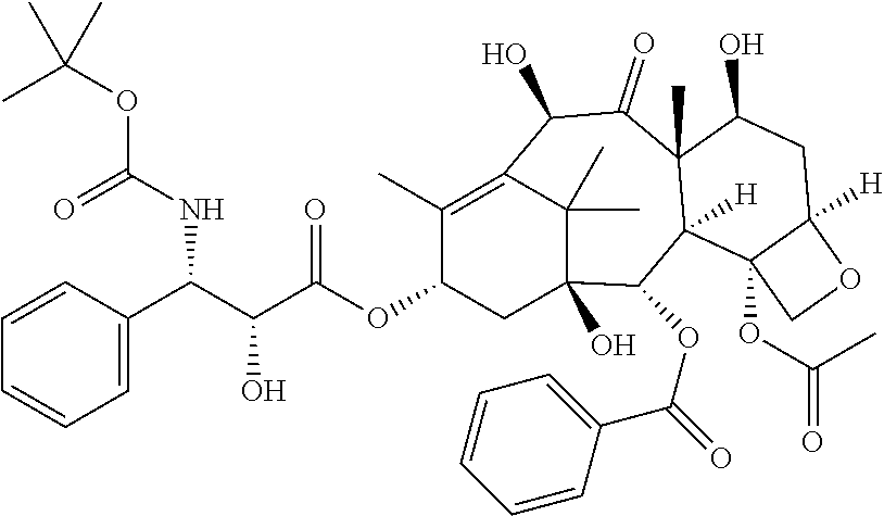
C1=C(C(C(C(OC2CC3(O)C(C)(C)C(=C2C)C(O)C(=O)C2(C)C([H])(C4(OC(C)=O)C([H])(CC2O)OC4)C3OC(C2=CC=CC=C2)=O)=O)O)NC(OC(C)(C)C)=O)C=CC=C1
